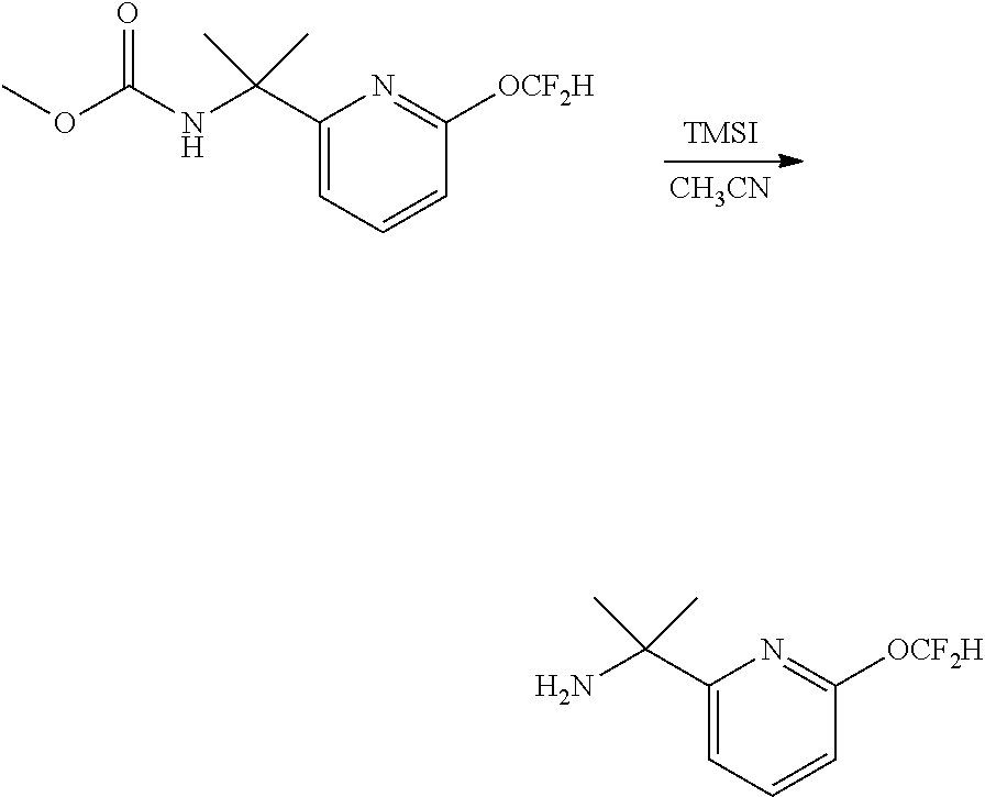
[TMSI].[CH3CN].C1(C(NC(OC)=O)(C)C)=CC=CC([OCF2H])=N1.C1(C(N)(C)C)=CC=CC([OCF2H])=N1
